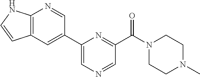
C1=C(C2=CC3=C(N=C2)NC=C3)N=C(C(N2CCN(C)CC2)=O)C=N1
